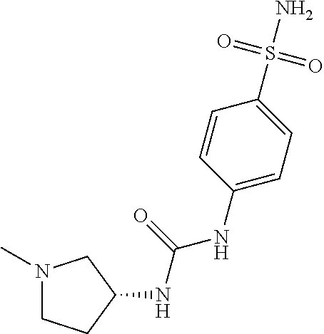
N1(C)CCC(NC(=O)NC2=CC=C(S(N)(=O)=O)C=C2)C1
